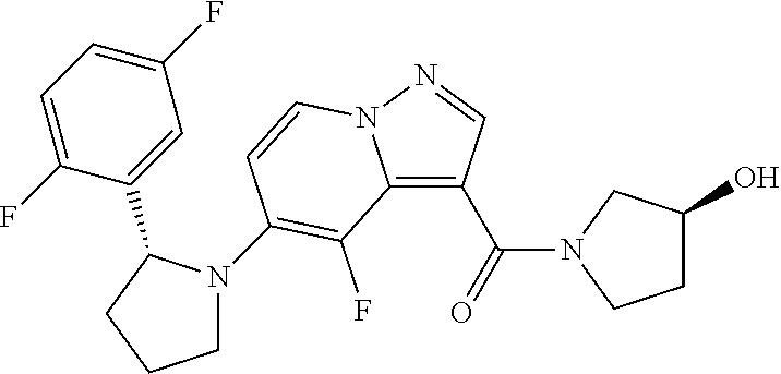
C12=C(C(N3CCC(O)C3)=O)C=NN1C=CC(N1CCCC1C1=CC(F)=CC=C1F)=C2F
